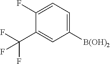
C1=C(F)C(C(F)(F)F)=CC([B(OH)2])=C1
